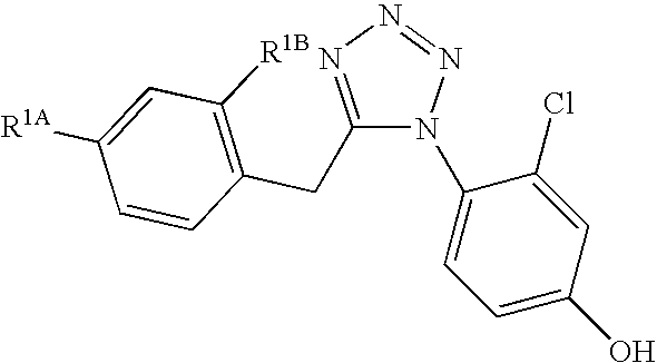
C1(CC2=C([R1B])C=C([R1A])C=C2)=NN=NN1C1=CC=C(O)C=C1Cl
